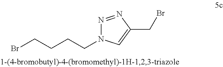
BrCCCCN1N=NC(CBr)=C1
